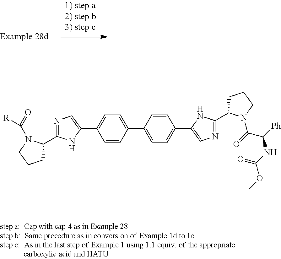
C1(C2=NC=C(C3=CC=C(C4=CC=C(C5=CN=C(C6CCCN6C(=O)C([Ph])NC(=O)OC)N5)C=C4)C=C3)N2)CCCN1C(=O)[R]
